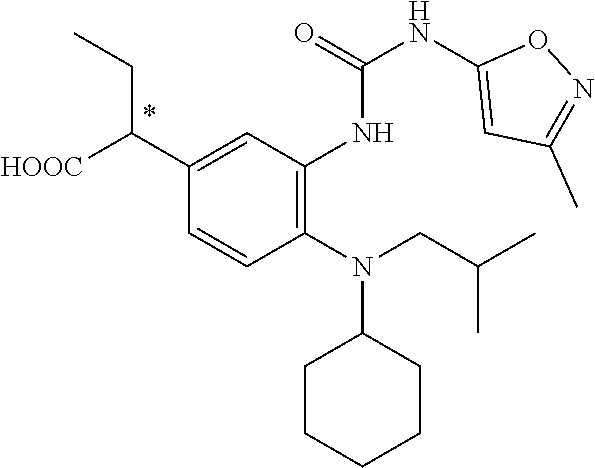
C1=CC(N(CC(C)C)C2CCCCC2)=C(NC(=O)NC2=CC(C)=NO2)C=C1C([HOOC])CC
